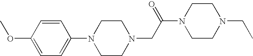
C1=CC(OC)=CC=C1N1CCN(CC(N2CCN(CC)CC2)=O)CC1
